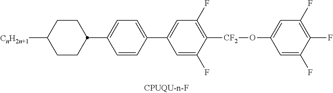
C1(F)=C([CF2]OC2=CC(F)=C(F)C(F)=C2)C(F)=CC(C2=CC=C(C3CCC([CnH2n+1])CC3)C=C2)=C1
